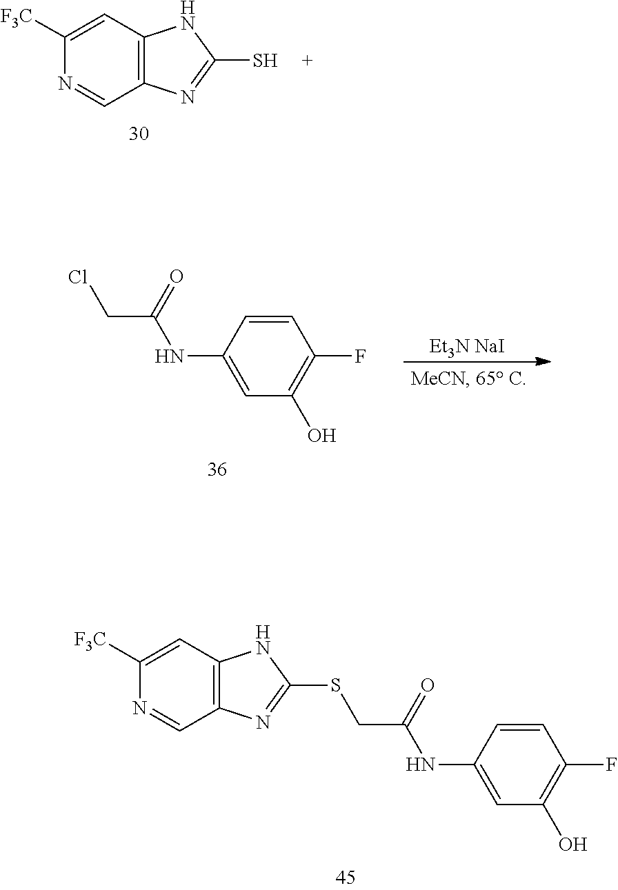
C1([F3C])=CC2=C(C=N1)N=C(SCC(NC1=CC(O)=C(F)C=C1)=O)N2.C1([F3C])=CC2=C(C=N1)N=C(S)N2.C1=CC(F)=C(O)C=C1NC(CCl)=O.[Et3N NaI]
